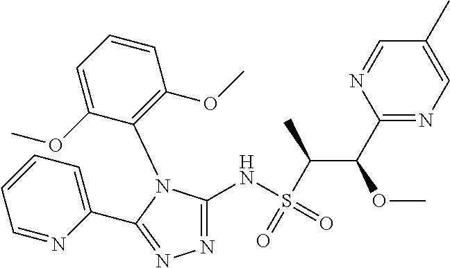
N1=C(NS(C(C(C2=NC=C(C)C=N2)OC)C)(=O)=O)N(C2=C(OC)C=CC=C2OC)C(C2=CC=CC=N2)=N1
